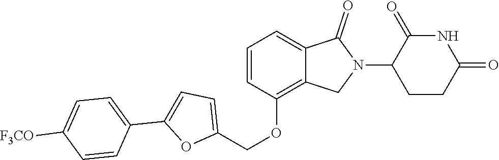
C1(OCC2=CC=C(C3=CC=C([F3CO])C=C3)O2)=C2C(=CC=C1)C(=O)N(C1CCC(=O)NC1=O)C2
